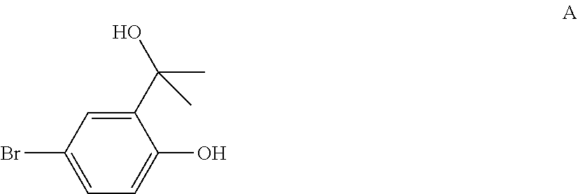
C1(C(C)(C)O)=CC(Br)=CC=C1O
